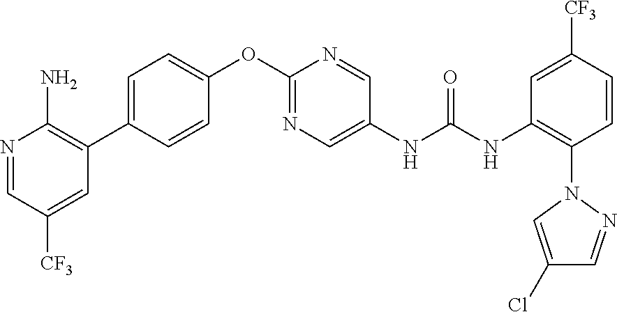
C1(OC2=NC=C(NC(NC3=C(N4C=C(Cl)C=N4)C=CC([CF3])=C3)=O)C=N2)=CC=C(C2=C(N)N=CC([CF3])=C2)C=C1
